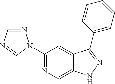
C1(N2N=CN=C2)=NC=C2C(=C1)C(C1=CC=CC=C1)=NN2
